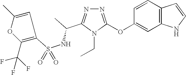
N1=C(OC2=CC3=C(C=C2)C=CN3)N(CC)C(C(C)NS(=O)(=O)C2=C(C(F)(F)F)OC(C)=C2)=N1
